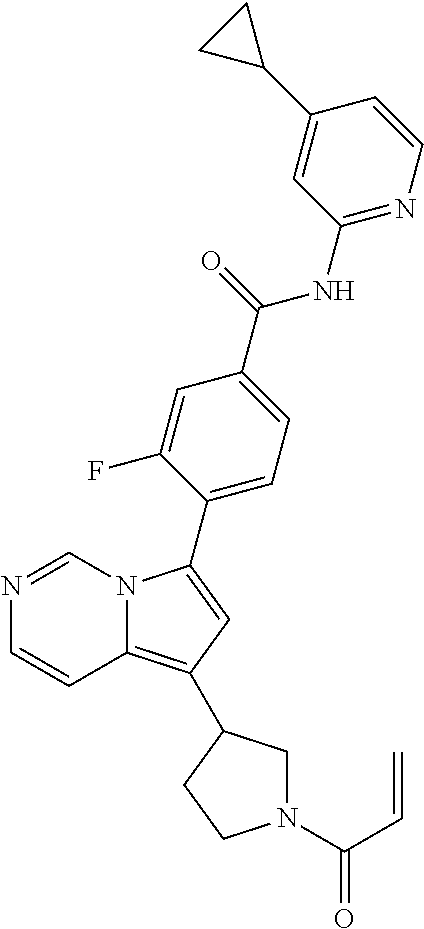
N1=CN2C(=C(C3CN(C(=O)C=C)CC3)C=C2C2=CC=C(C(NC3=NC=CC(C4CC4)=C3)=O)C=C2F)C=C1
